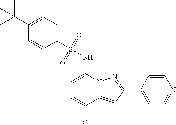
C1=C(NS(C2=CC=C(C(C)(C)C)C=C2)(=O)=O)N2C(=CC(C3=CC=NC=C3)=N2)C(Cl)=C1
